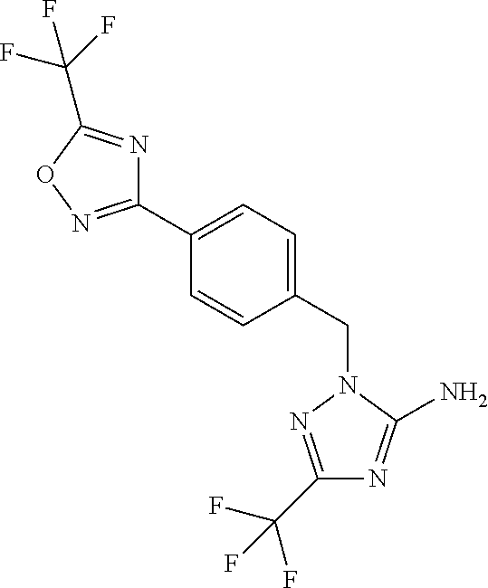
C1(C2=CC=C(CN3N=C(C(F)(F)F)N=C3N)C=C2)=NOC(C(F)(F)F)=N1
